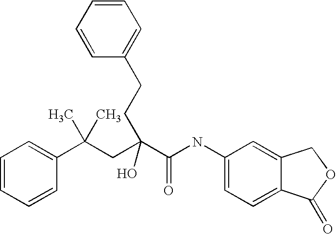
C1=CC=CC(C(CC(C(NC2=CC=C3C(=C2)COC3=O)=O)(O)CCC2=CC=CC=C2)(C)C)=C1
